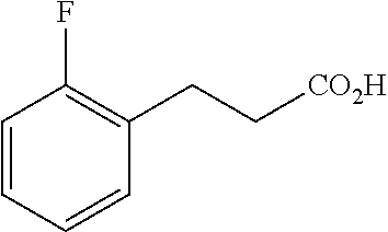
C1=CC=CC(CC[CO2H])=C1F
